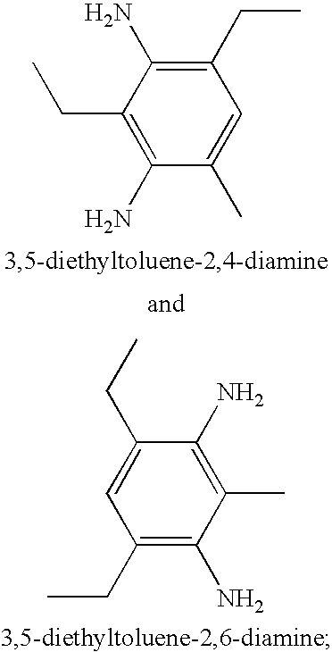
C1(CC)=C(N)C(C)=CC(CC)=C1N.C1(CC)=CC(CC)=C(N)C(C)=C1N
